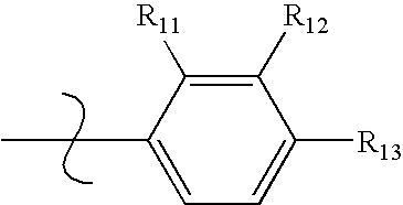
C1([R12])=C([R11])C(CC)=CC=C1[R13]
